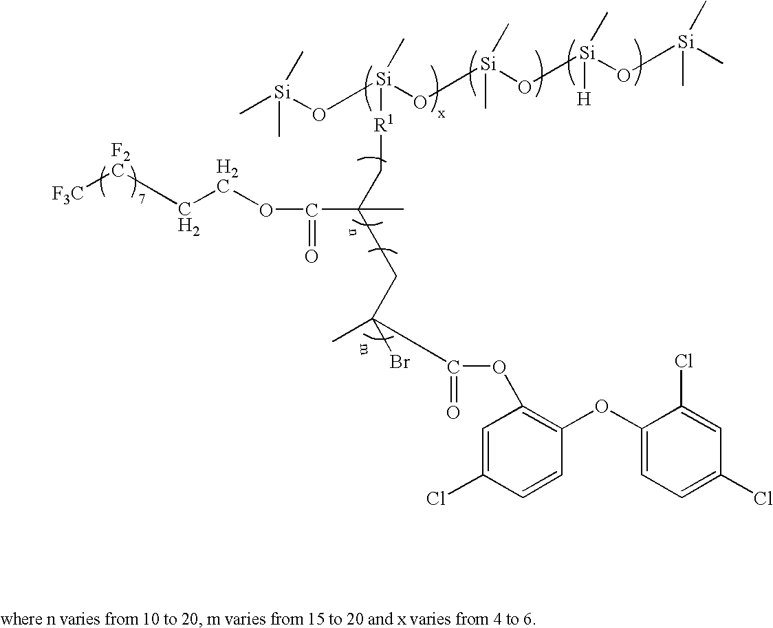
C[Si](O[Si](O[Si](O[Si](O[Si](C)(C)C)([H])C)(C)C)([R1]CC(CC(Br)(C)C(OC1=C(OC2=CC=C(Cl)C=C2Cl)C=CC(Cl)=C1)=O)(C)C(OCC[F2C][F3C])=O)C)(C)C
